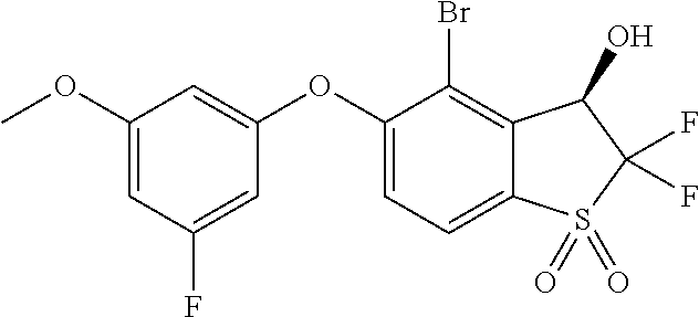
C1(OC)=CC(F)=CC(OC2=CC=C3C(=C2Br)C(O)C(F)(F)S3(=O)=O)=C1
